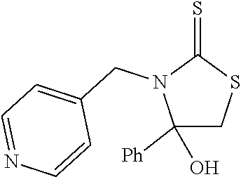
C1(O)([Ph])CSC(=S)N1CC1=CC=NC=C1
